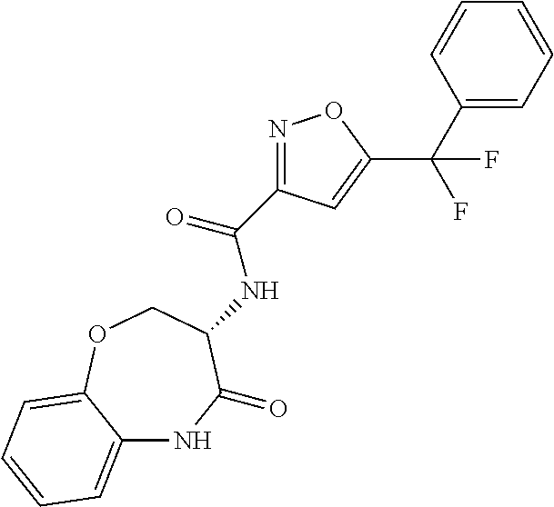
N(C(=O)C1=NOC(C(C2=CC=CC=C2)(F)F)=C1)C1C(=O)NC2=CC=CC=C2OC1
